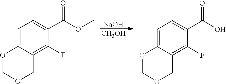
[NaOH].[CH3OH].O1COCC2=C(F)C(C(OC)=O)=CC=C12.O1COCC2=C(F)C(C(O)=O)=CC=C12
